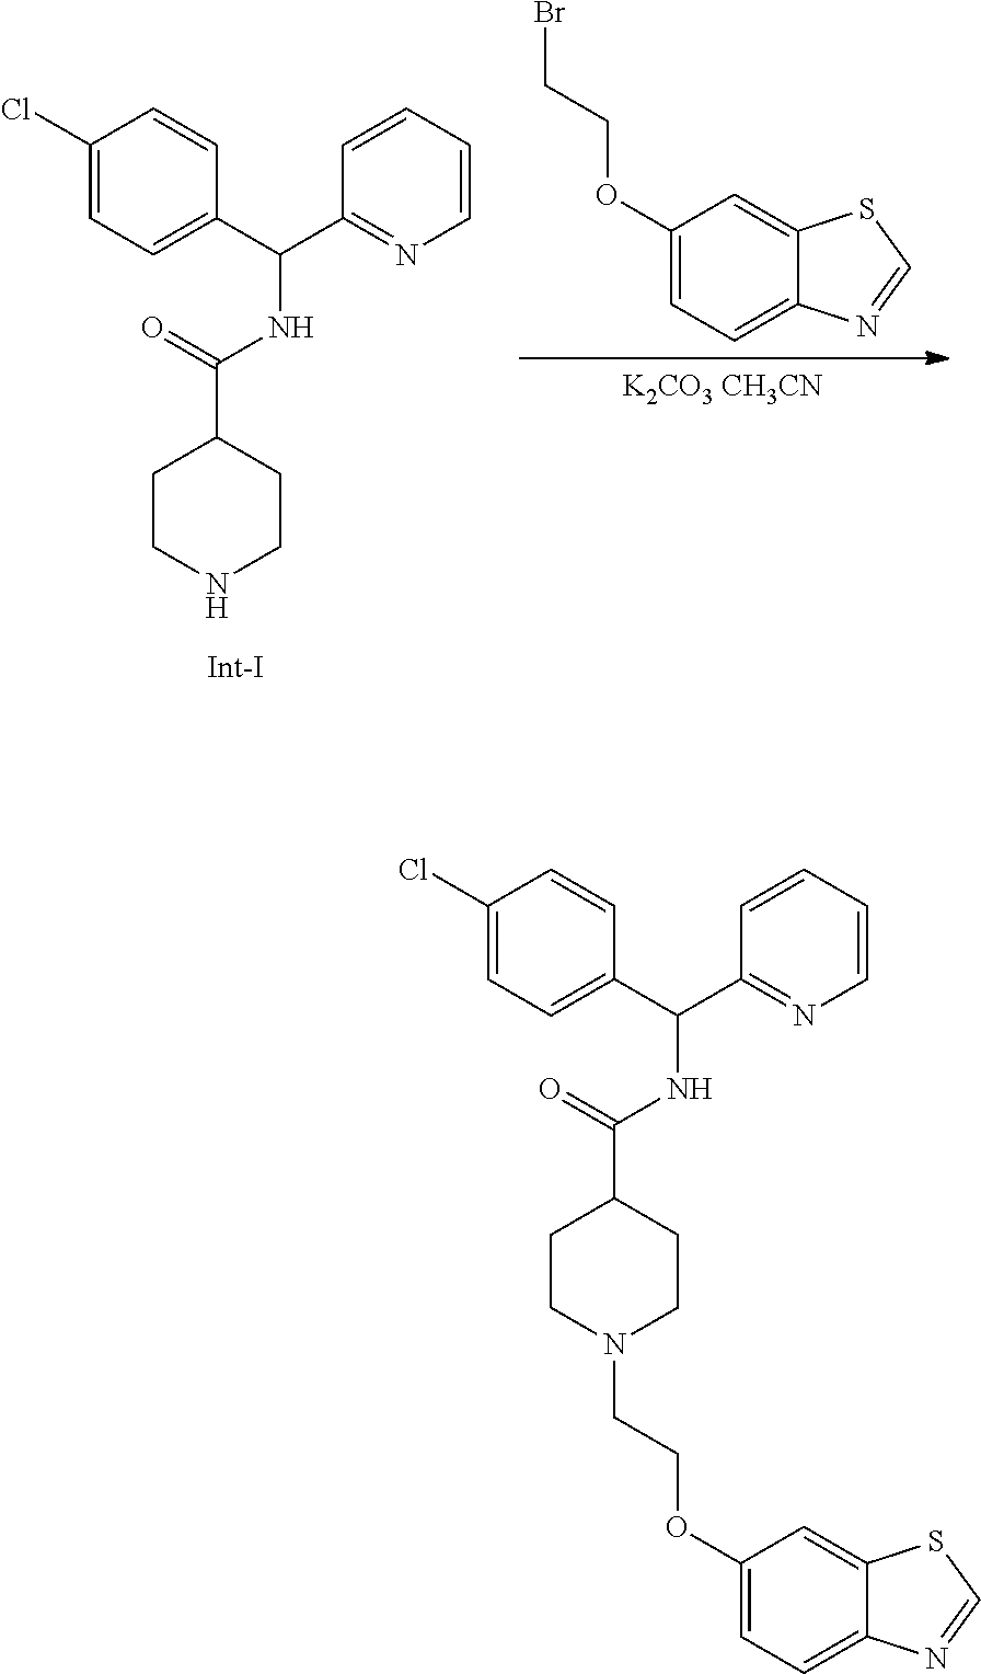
[K2CO3 CH3CN].C1(OCCBr)=CC=C2C(=C1)SC=N2.C1CNCCC1C(NC(C1=CC=C(Cl)C=C1)C1=NC=CC=C1)=O.C1CN(CCOC2=CC=C3C(=C2)SC=N3)CCC1C(NC(C1=CC=C(Cl)C=C1)C1=NC=CC=C1)=O
